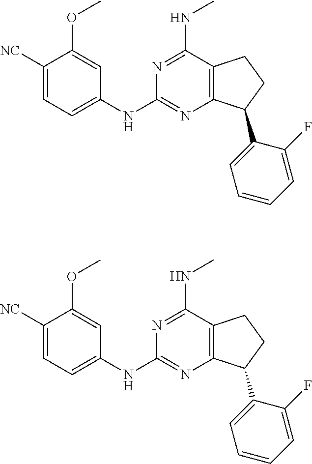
C1(NC2=CC=C([NC])C(OC)=C2)=NC2=C(CCC2C2=CC=CC=C2F)C(NC)=N1.C1(NC2=CC=C([NC])C(OC)=C2)=NC2=C(CCC2C2=CC=CC=C2F)C(NC)=N1
